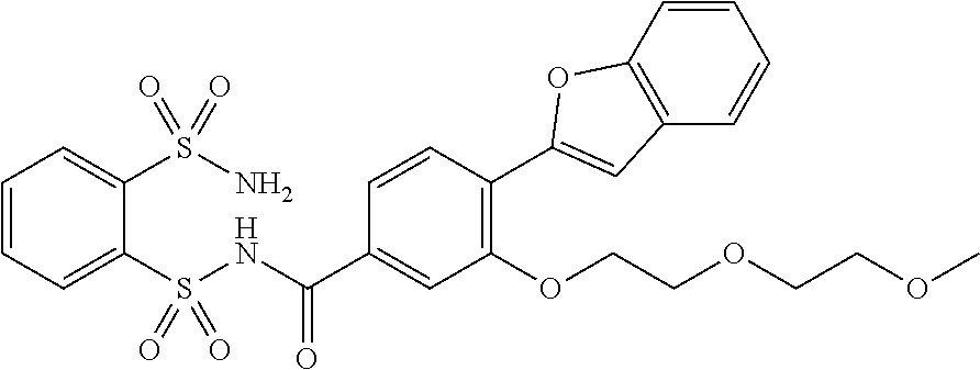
C1=CC=C(S(NC(C2=CC(OCCOCCOC)=C(C3=CC4=C(C=CC=C4)O3)C=C2)=O)(=O)=O)C(S(N)(=O)=O)=C1
